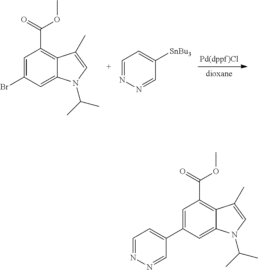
C1=NN=CC([SnBu3])=C1.BrC1=CC(C(=O)OC)=C2C(=C1)N(C(C)C)C=C2C.C1=NN=CC(C2=CC(C(=O)OC)=C3C(=C2)N(C(C)C)C=C3C)=C1
